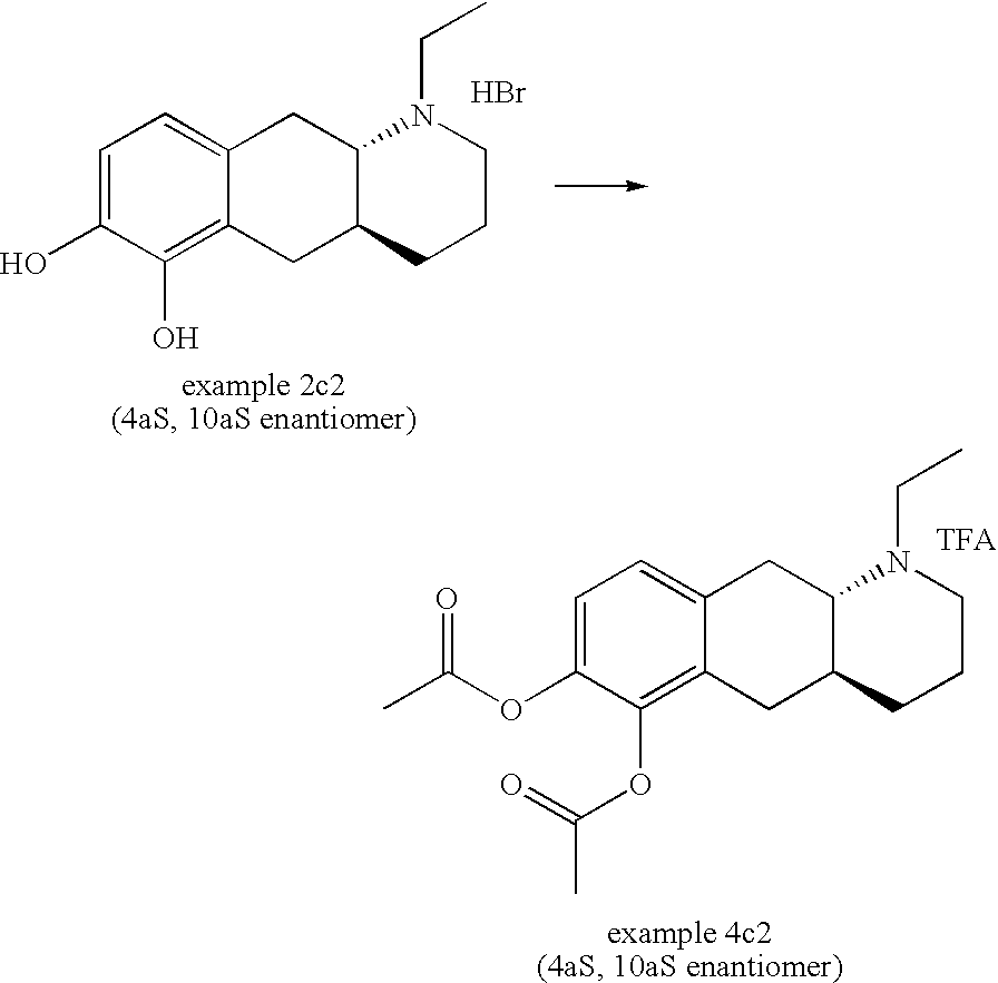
C1=C(O)C(O)=C2C(=C1)CC1C(C2)CCCN1CC.Br.C1=C(OC(C)=O)C(OC(C)=O)=C2C(=C1)CC1C(C2)CCCN1CC.[TFA]
